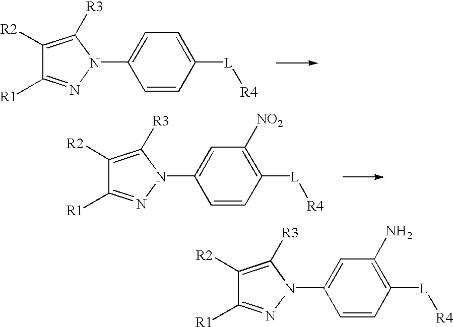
C1([R2])=C([R3])N(C2=CC(N)=C([L][R4])C=C2)N=C1[R1].C1([R2])=C([R3])N(C2=CC=C([L][R4])C=C2)N=C1[R1].C1([R2])=C([R3])N(C2=CC([NO2])=C([L][R4])C=C2)N=C1[R1]
